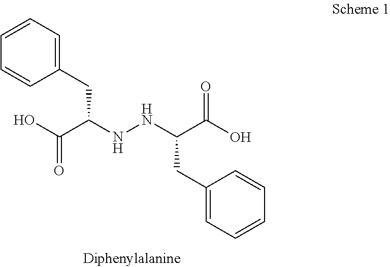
C1(CC(NNC(C(O)=O)CC2=CC=CC=C2)C(O)=O)=CC=CC=C1
